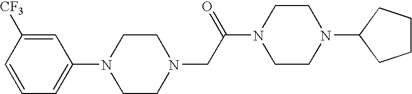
N1(CC(N2CCN(C3CCCC3)CC2)=O)CCN(C2=CC=CC([CF3])=C2)CC1
